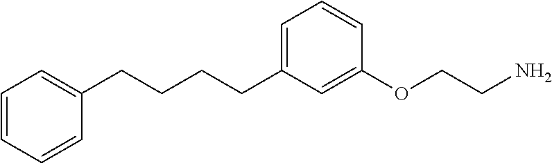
C1=C(CCCCC2=CC=CC=C2)C=C(OCCN)C=C1
